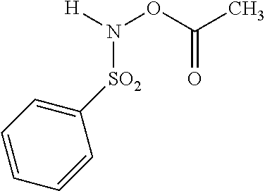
[H]N(OC(C)=O)[SO2]C1=CC=CC=C1
